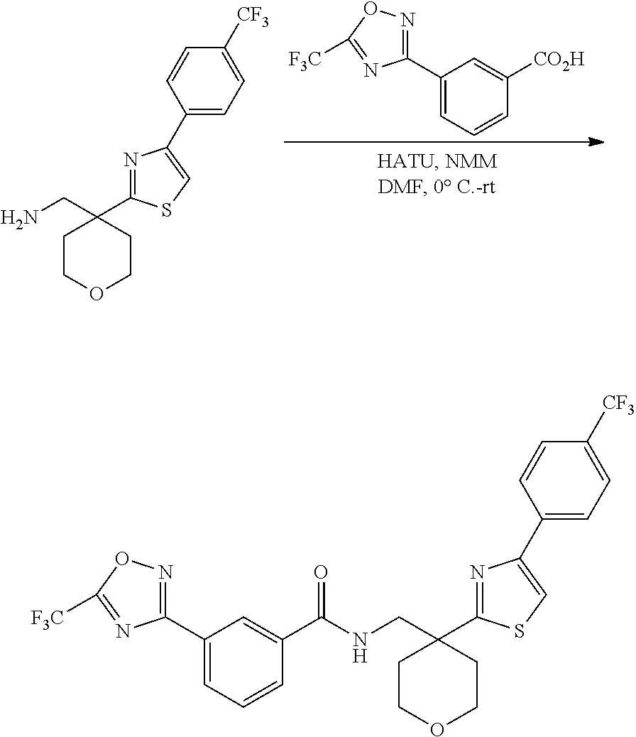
C1(C2=NOC([F3C])=N2)=CC=CC([CO2H])=C1.C1COCCC1(CN)C1=NC(C2=CC=C([CF3])C=C2)=CS1.C1(C2=NOC([F3C])=N2)=CC=CC(C(NCC2(C3=NC(C4=CC=C([CF3])C=C4)=CS3)CCOCC2)=O)=C1
